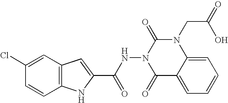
C12=C(C=C(Cl)C=C1)C=C(C(NN1C(=O)C3=CC=CC=C3N(CC(=O)O)C1=O)=O)N2
